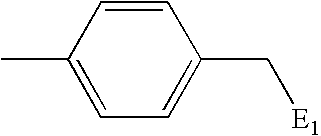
CC1=CC=C(C[E1])C=C1
